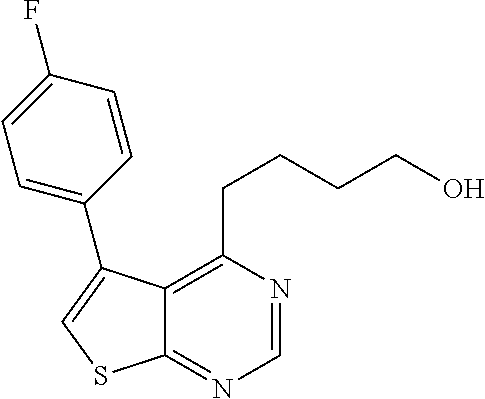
C1=NC(CCCCO)=C2C(=N1)SC=C2C1=CC=C(F)C=C1
